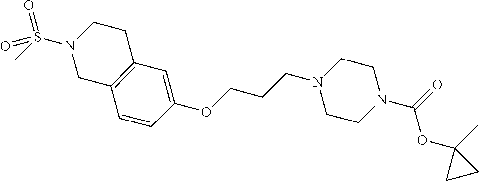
C1=CC(OCCCN2CCN(C(OC3(C)CC3)=O)CC2)=CC2=C1CN(S(C)(=O)=O)CC2
